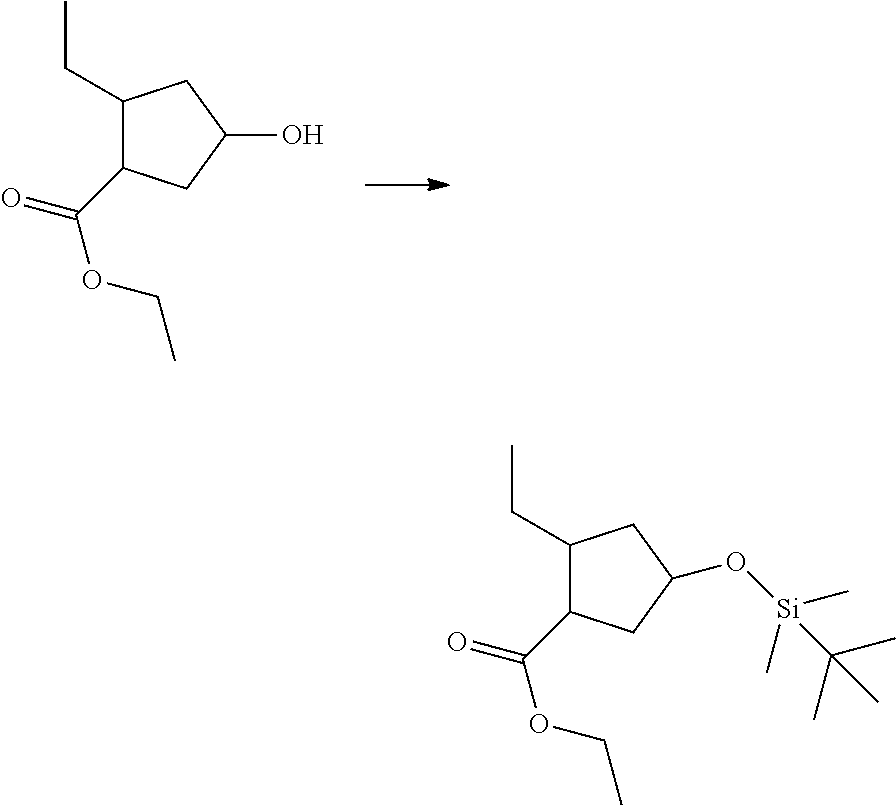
C1(CC)C(C(=O)OCC)CC(O)C1.C1(CC)C(C(=O)OCC)CC(O[Si](C)(C)C(C)(C)C)C1
